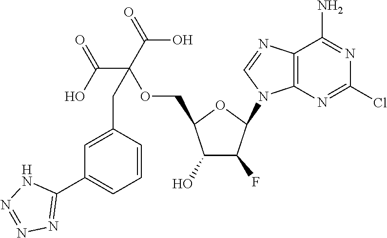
C12=C(N=CN1C1C(F)C(O)C(COC(C(O)=O)(C(=O)O)CC3=CC(C4=NN=NN4)=CC=C3)O1)C(N)=NC(Cl)=N2
